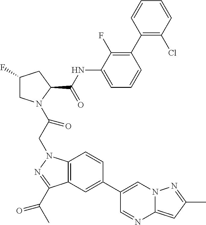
C1(F)CN(C(CN2C3=C(C(C(C)=O)=N2)C=C(C2=CN4C(=CC(C)=N4)N=C2)C=C3)=O)C(C(NC2=CC=CC(C3=C(Cl)C=CC=C3)=C2F)=O)C1
